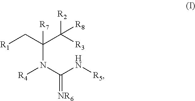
C(N(C(N[R5])=[NR6])[R4])(C([R3])([R2])[R8])(C[R1])[R7]
